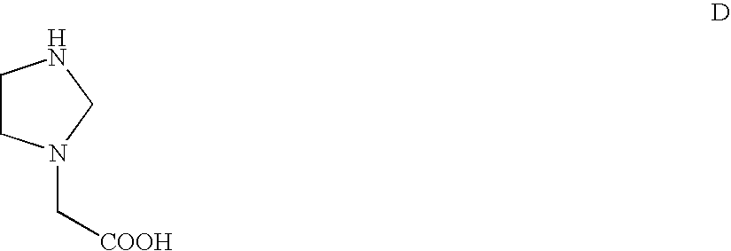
C([COOH])N1CCNC1
